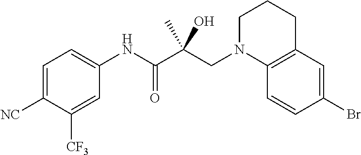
C1=C([NC])C([CF3])=CC(NC(C(CN2CCCC3=C2C=CC(Br)=C3)(C)O)=O)=C1
